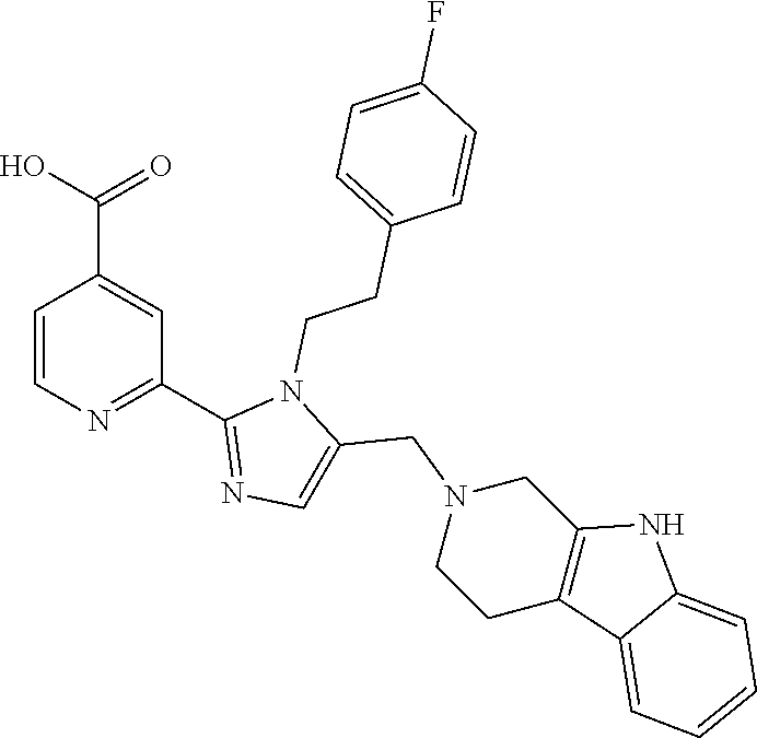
C1=CN=C(C2=NC=C(CN3CCC4=C(C3)NC3=CC=CC=C43)N2CCC2=CC=C(F)C=C2)C=C1C(O)=O
